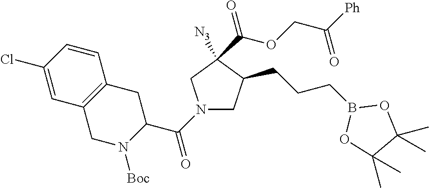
N1(C(=O)C2CC3=C(CN2[Boc])C=C(Cl)C=C3)CC(CCCB2OC(C)(C)C(C)(C)O2)C([N3])(C(OCC(=O)[Ph])=O)C1
